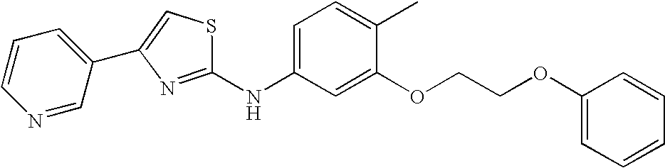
C1=CC=C(C2=CSC(NC3=CC=C(C)C(OCCOC4=CC=CC=C4)=C3)=N2)C=N1
